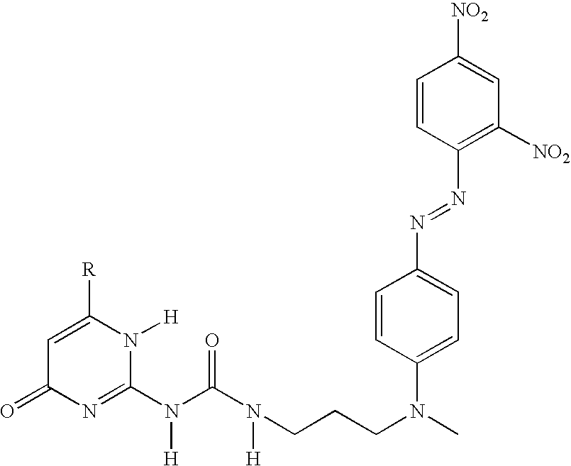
C1=C([R])N([H])C(N(C(N(CCCN(C2=CC=C(N=NC3=C([NO2])C=C([NO2])C=C3)C=C2)C)[H])=O)[H])=NC1=O
